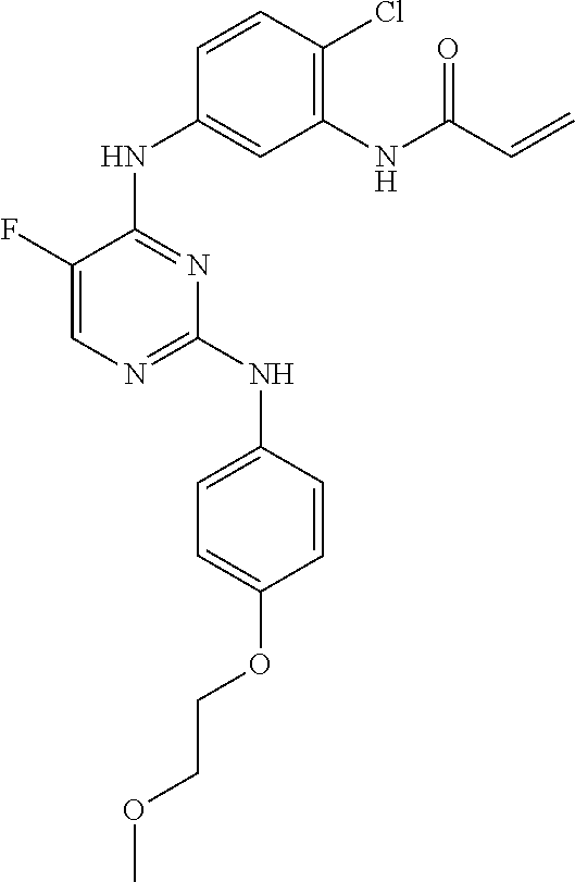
C1=CC(NC2=NC=C(F)C(NC3=CC(NC(C=C)=O)=C(Cl)C=C3)=N2)=CC=C1OCCOC
